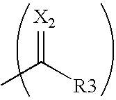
CC([R3])=[X2]
